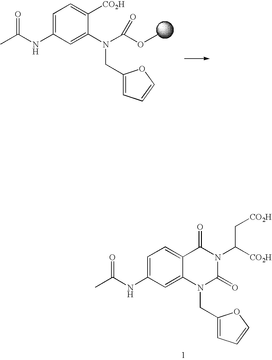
C1=C(NC(C)=O)C=C(N(CC2=CC=CO2)C(OC)=O)C([CO2H])=C1.C12=CC=C(NC(C)=O)C=C1N(CC1=CC=CO1)C(=O)N(C([CO2H])C[CO2H])C2=O
